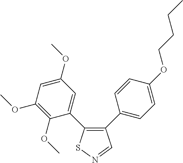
C1(OC)=C(OC)C(C2=C(C3=CC=C(OCCCC)C=C3)C=NS2)=CC(OC)=C1
